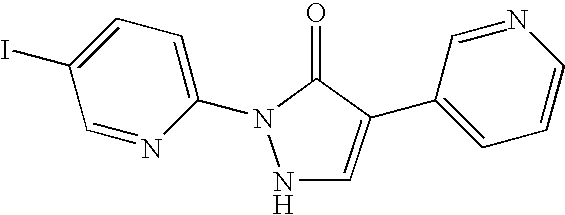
N1C=C(C2=CC=CN=C2)C(=O)N1C1=CC=C(I)C=N1
